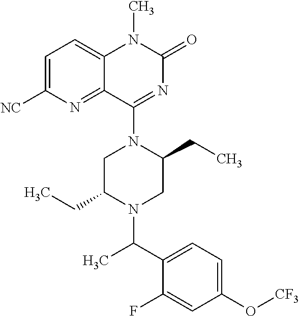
C1=C([NC])N=C2C(=C1)N(C)C(=O)N=C2N1CC(CC)N(C(C2=CC=C(O[CF3])C=C2F)C)CC1CC
